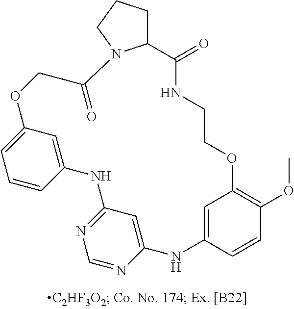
C12=CC(=CC=C1)OCC(=O)N1C(C(=O)NCCOC3=C(OC)C=CC(=C3)NC3=CC(=NC=N3)N2)CCC1
